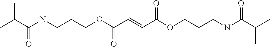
C(C(NCCCOC(C=CC(OCCCNC(C(C)C)=O)=O)=O)=O)(C)C
